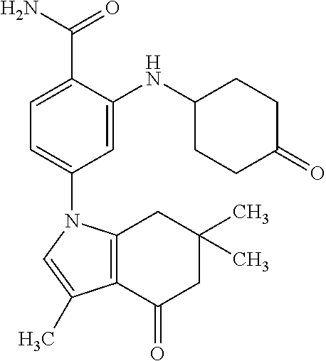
C12=C(C(=O)CC(C)(C)C1)C(C)=CN2C1=CC=C(C(=O)N)C(NC2CCC(=O)CC2)=C1
